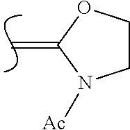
C=C1N([Ac])CCO1
